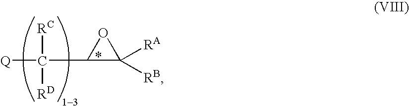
[Q]C(C1C([RA])([RB])O1)([RC])[RD]
